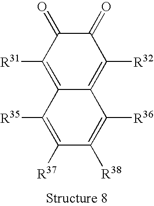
C1([R37])=C([R35])C2=C([R31])C(=O)C(=O)C([R32])=C2C([R36])=C1[R38]
